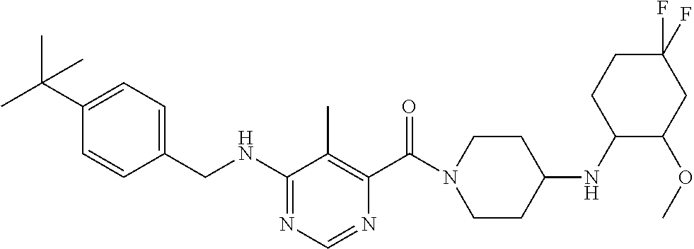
C1(NCC2=CC=C(C(C)(C)C)C=C2)=NC=NC(C(N2CCC(NC3C(OC)CC(F)(F)CC3)CC2)=O)=C1C
